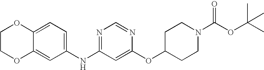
C12=CC=C(NC3=NC=NC(OC4CCN(C(OC(C)(C)C)=O)CC4)=C3)C=C1OCCO2
